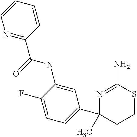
C1=C(F)C(NC(=O)C2=NC=CC=C2)=CC(C2(C)N=C(N)SCC2)=C1
